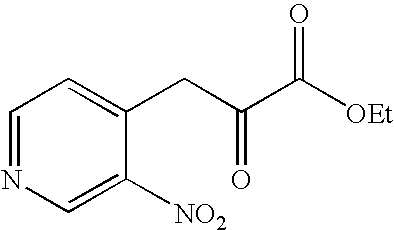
C1=NC=C([NO2])C(CC(C([OEt])=O)=O)=C1
